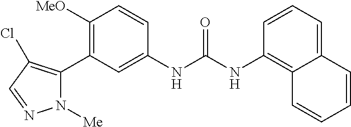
C1([MeO])=C(C2=C(Cl)C=NN2[Me])C=C(NC(NC2=C3C(=CC=C2)C=CC=C3)=O)C=C1
